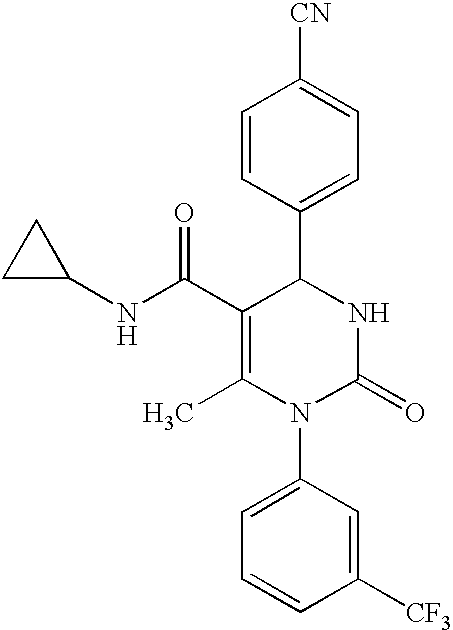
C1=CC(C2C(C(NC3CC3)=O)=C(C)N(C3=CC=CC([CF3])=C3)C(=O)N2)=CC=C1[CN]
